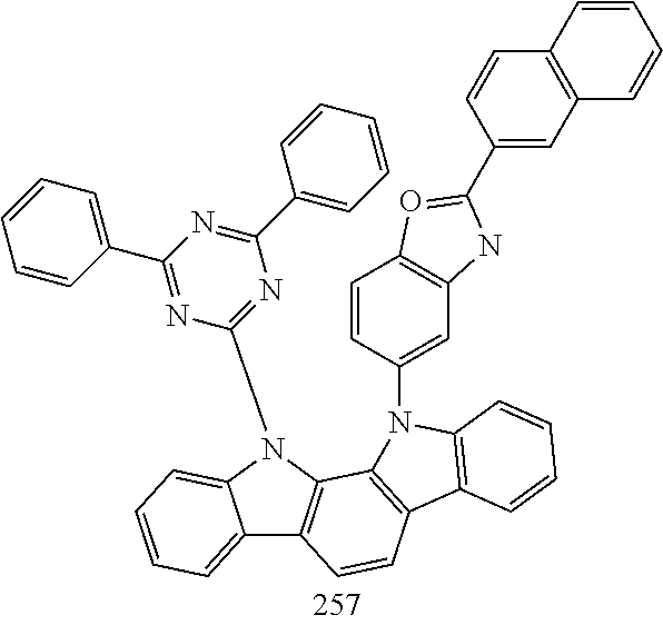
C12=CC=CC=C1N(C1=NC(C3=CC=CC=C3)=NC(C3=CC=CC=C3)=N1)C1=C2C=CC2=C1N(C1=CC3=C(C=C1)O=C(C1=CC4=C(C=C1)C=CC=C4)N3)C1=C2C=CC=C1
